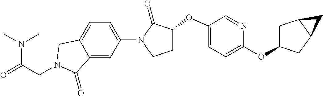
N(C(=O)CN1CC2=CC=C(N3C(=O)C(OC4=CC=C(OC5CC6C(C5)C6)N=C4)CC3)C=C2C1=O)(C)C
